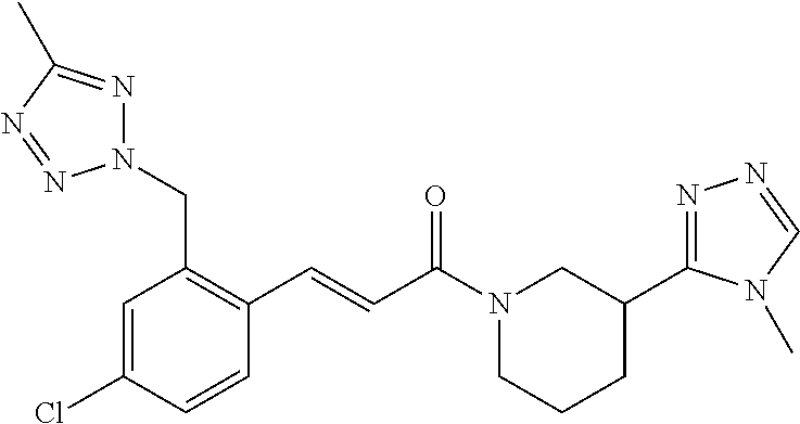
C1(C=CC(N2CCCC(C3=NN=CN3C)C2)=O)=C(CN2N=C(C)N=N2)C=C(Cl)C=C1
